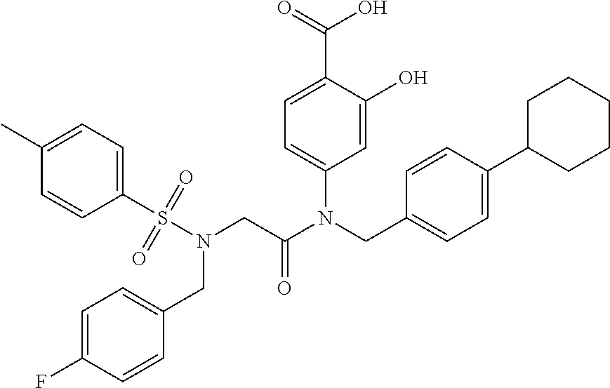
C1=C(O)C(C(=O)O)=CC=C1N(CC1=CC=C(C2CCCCC2)C=C1)C(CN(S(C1=CC=C(C)C=C1)(=O)=O)CC1=CC=C(F)C=C1)=O
